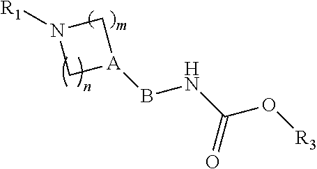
C1[A](BNC(O[R3])=O)CN1[R1]
